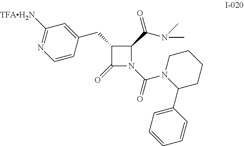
C1(CC2=CC([TFAH2N])=NC=C2)C(=O)N(C(=O)N2C(C3=CC=CC=C3)CCCC2)C1C(N(C)C)=O
